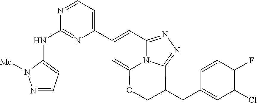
N1=CC=C(NC2=NC(C3=CC4=NN=C5N4C(=C3)OCC5CC3=CC(Cl)=C(F)C=C3)=CC=N2)N1[Me]
